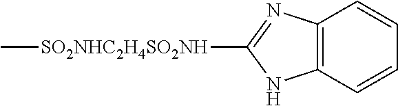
N1C2=C(N=C1[SO2NHC2H4SO2NH]C)C=CC=C2
